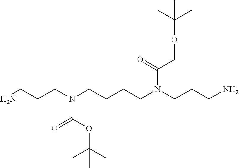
NCCCN(CCCCN(CCCN)C(=O)COC(C)(C)C)C(=O)OC(C)(C)C
